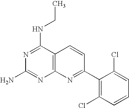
N1=C(NCC)C2=C(N=C1N)N=C(C1=C(Cl)C=CC=C1Cl)C=C2
